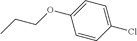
CCCOC1=CC=C(Cl)C=C1
